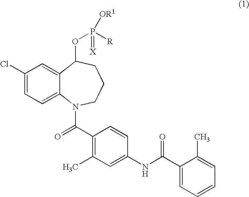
C1(Cl)=CC=C2C(=C1)C(OP([R])(=[X])[OR1])CCCN2C(C1=C(C)C=C(NC(C2=CC=CC=C2C)=O)C=C1)=O
